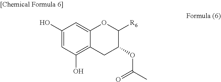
C12=CC(O)=CC(O)=C1CC(OC(=O)C)C([R6])O2
